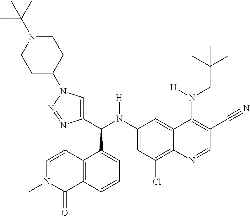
C1(N(C(C2=CN(C3CCN(C(C)(C)C)CC3)N=N2)C2=CC=CC3=C2C=CN(C)C3=O)[H])=CC(Cl)=C2C(=C1)C(N(CC(C)(C)C)[H])=C(C#N)C=N2
